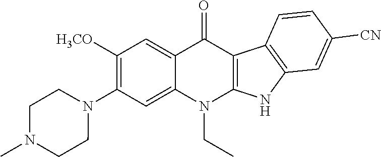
N1(C2=C([H3CO])C=C3C(=C2)N(CC)C2=C(C3=O)C3=C(N2)C=C([CN])C=C3)CCN(C)CC1
